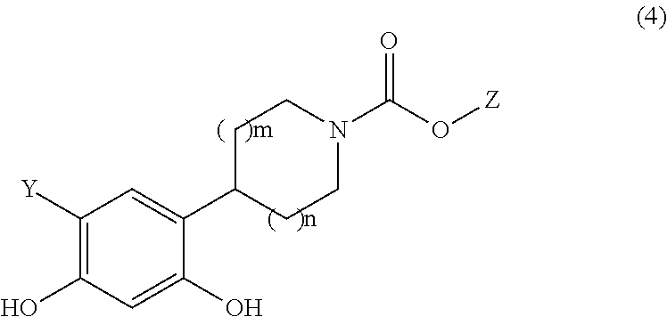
C1([Y])=C(O)C=C(O)C(C2CCN(C(O[Z])=O)CC2)=C1
